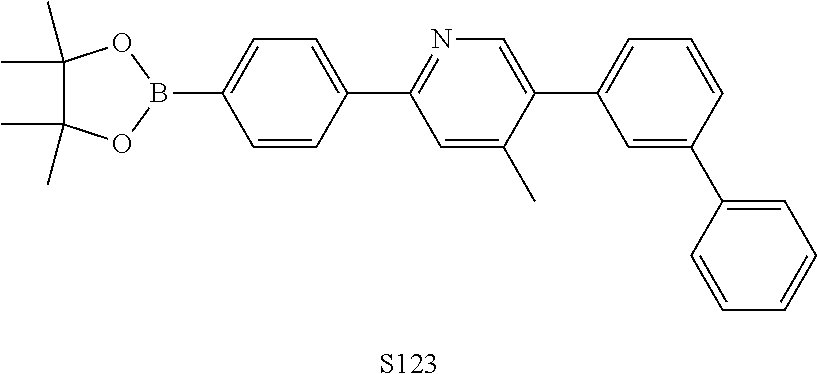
C1=CC(C2=NC=C(C3=CC=CC(C4=CC=CC=C4)=C3)C(C)=C2)=CC=C1B1OC(C)(C)C(C)(C)O1.[S123]
